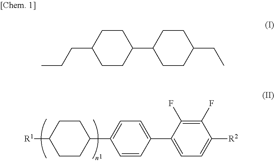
C1CC(C2=CC=C(C3=CC=C([R2])C(F)=C3F)C=C2)CCC1[R1].C1CC(C2CCC(CC)CC2)CCC1CCC
